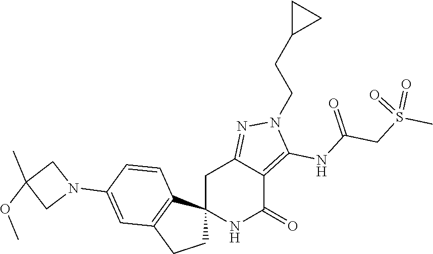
C12(NC(=O)C3=C(NC(CS(C)(=O)=O)=O)N(CCC4CC4)N=C3C1)CCC1=C2C=CC(N2CC(C)(OC)C2)=C1
